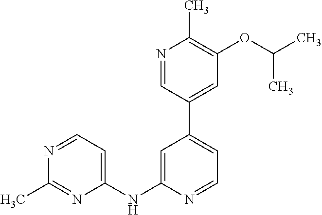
C1=C(NC2=CC=NC(C)=N2)N=CC=C1C1=CC(OC(C)C)=C(C)N=C1
